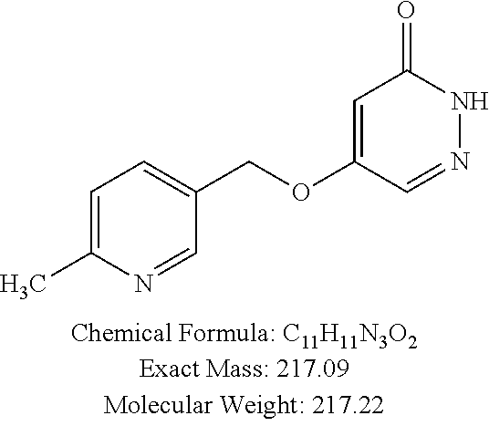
C1=C(C)N=CC(COC2=CC(=O)NN=C2)=C1
